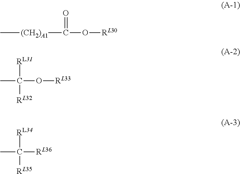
C[(CH2)A1]C(=O)O[RL30].CC([RL31])(O[RL33])[RL32].CC([RL34])([RL36])[RL35]
